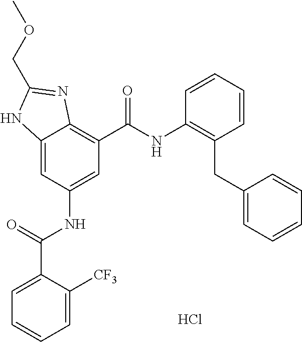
C12=CC(NC(C3=CC=CC=C3[CF3])=O)=CC(C(NC3=C(CC4=CC=CC=C4)C=CC=C3)=O)=C1N=C(COC)N2.Cl
